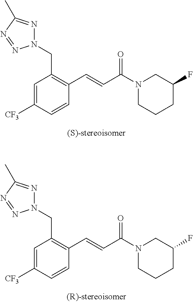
C1=C([CF3])C=CC(C=CC(N2CCCC(F)C2)=O)=C1CN1N=C(C)N=N1.C1=C([CF3])C=CC(C=CC(N2CCCC(F)C2)=O)=C1CN1N=C(C)N=N1
